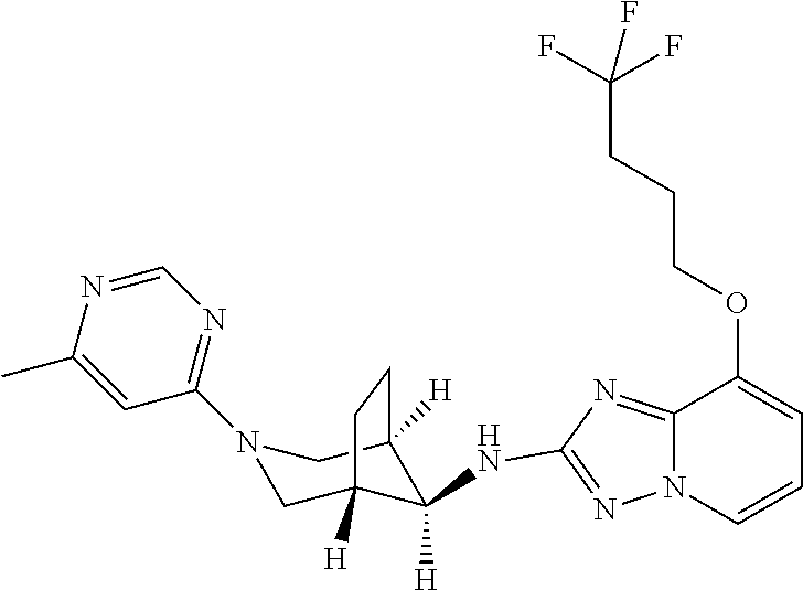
C12=NC(NC3([H])C4([H])CN(C5=NC=NC(C)=C5)CC3([H])CC4)=NN1C=CC=C2OCCCC(F)(F)F
